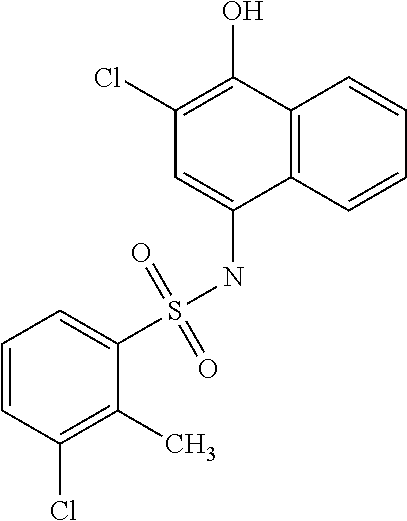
C12=C(C=CC=C1)C(NS(C1=CC=CC(Cl)=C1C)(=O)=O)=CC(Cl)=C2O
